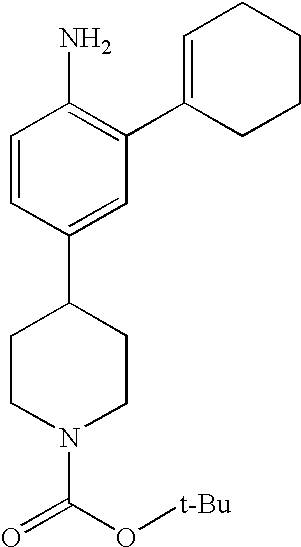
NC1=C(C2=CCCCC2)C=C(C2CCN(C(=O)O[t-Bu])CC2)C=C1
